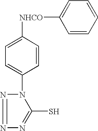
C1=C([NHCO]C2=CC=CC=C2)C=CC(N2C(S)=NN=N2)=C1
